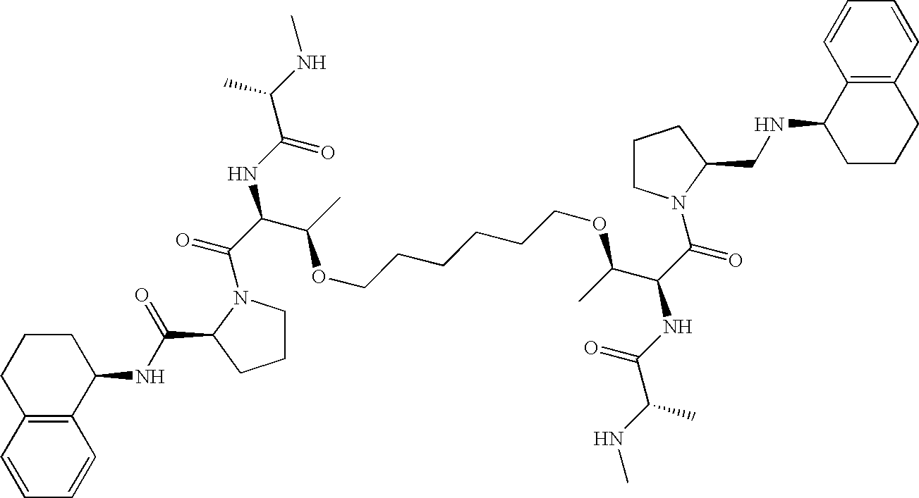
C12=C(CCCC1NC(C1N(C(C(NC(C(NC)C)=O)C(OCCCCCCOC(C(C(=O)N3CCCC3CNC3C4=C(CCC3)C=CC=C4)NC(C(NC)C)=O)C)C)=O)CCC1)=O)C=CC=C2
